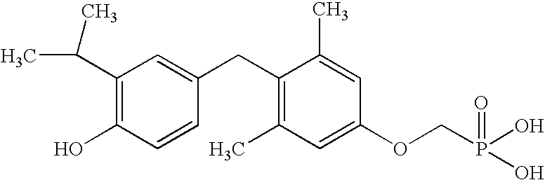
C1(C(C)C)=C(O)C=CC(CC2=C(C)C=C(OCP(O)(=O)O)C=C2C)=C1
